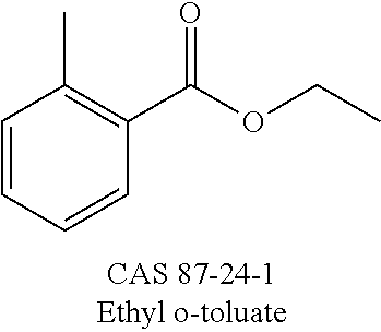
C1=CC=CC(C(OCC)=O)=C1C
